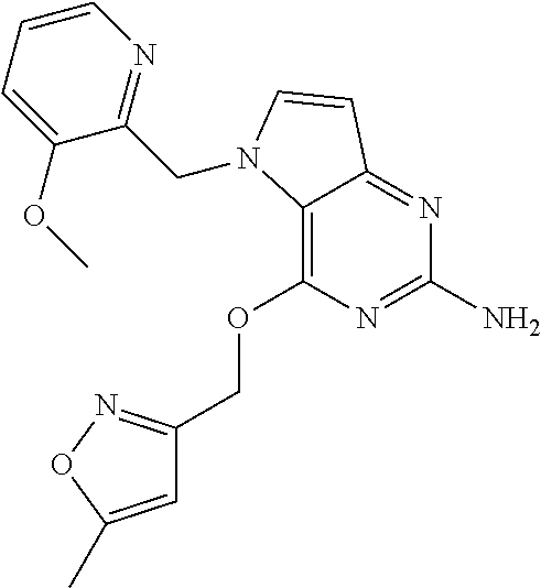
C12=C(OCC3=NOC(C)=C3)N=C(N)N=C1C=CN2CC1=NC=CC=C1OC
